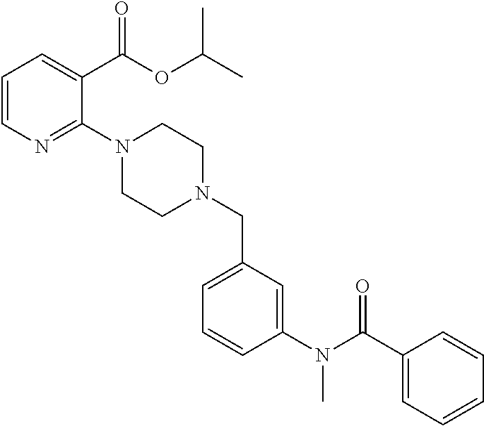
C1=CN=C(N2CCN(CC3=CC=CC(N(C(C4=CC=CC=C4)=O)C)=C3)CC2)C(C(OC(C)C)=O)=C1
